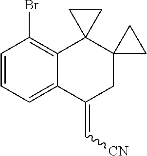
C1=CC=C2C(=C1Br)C1(C3(CC2=C[CN])CC3)CC1
